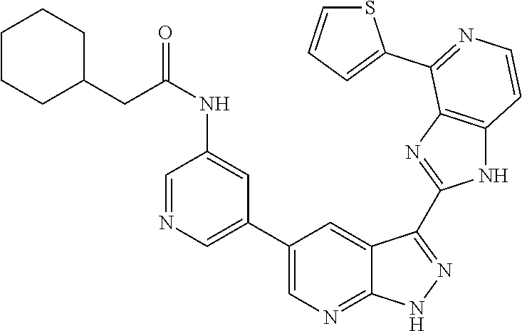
C1=NC=C(C2=CN=C3C(=C2)C(C2=NC4=C(N2)C=CN=C4C2=CC=CS2)=N[N H]3)C=C1NC(=O)CC1CCCCC1
